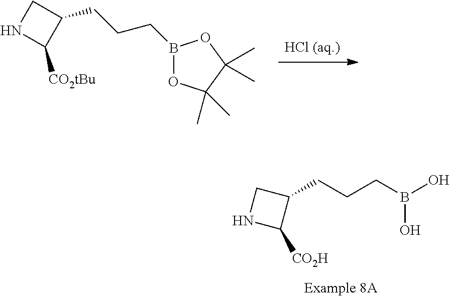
C1(CCCB(O)O)CNC1[CO2H].[HCl (aq.)].B1(CCCC2CNC2[CO2tBu])OC(C)(C)C(C)(C)O1
